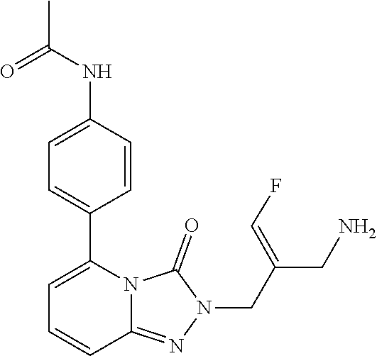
N1(CC(=CF)CN)N=C2N(C(C3=CC=C(NC(=O)C)C=C3)=CC=C2)C1=O
